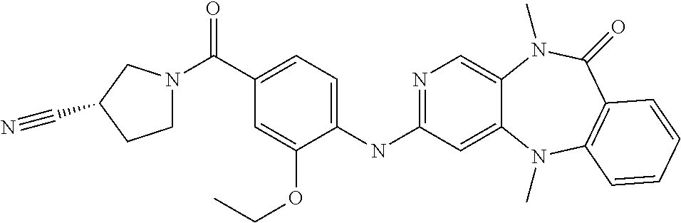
C1(NC2=NC=C3C(=C2)N(C)C2=C(C(=O)N3C)C=CC=C2)=CC=C(C(N2CCC(C#N)C2)=O)C=C1OCC
